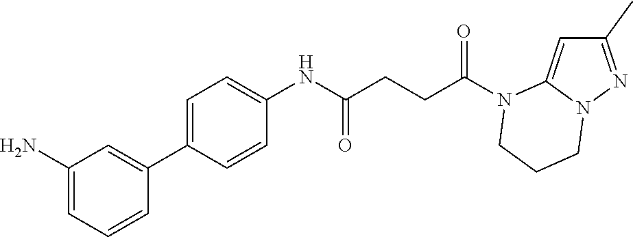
C1(C)=NN2C(=C1)N(C(CCC(NC1=CC=C(C3=CC(N)=CC=C3)C=C1)=O)=O)CCC2
